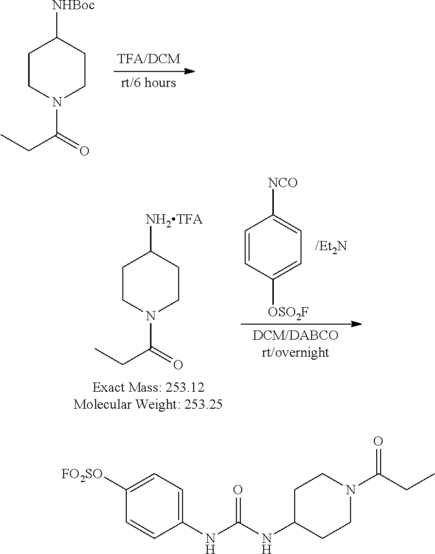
C1CN(C(CC)=O)CCC1[NHBoc].C1CN(C(CC)=O)CCC1[NH2TFA].C1=CC([OSO2F])=CC=C1[NCO].C1=C([FO2SO])C=CC(NC(NC2CCN(C(CC)=O)CC2)=O)=C1
